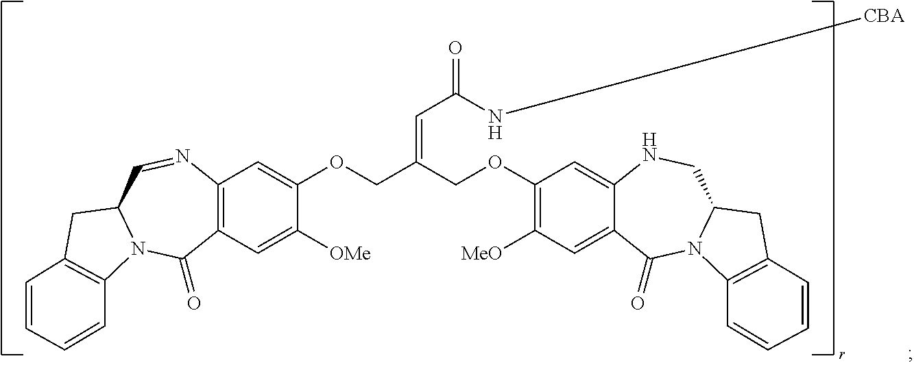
C12=C(C=C([OMe])C(OCC(COC3=C([MeO])C=C4C(=C3)NCC3N(C4=O)C4=C(C3)C=CC=C4)=CC(=O)N[CBA])=C1)C(=O)N1C(C=N2)CC2=C1C=CC=C2
